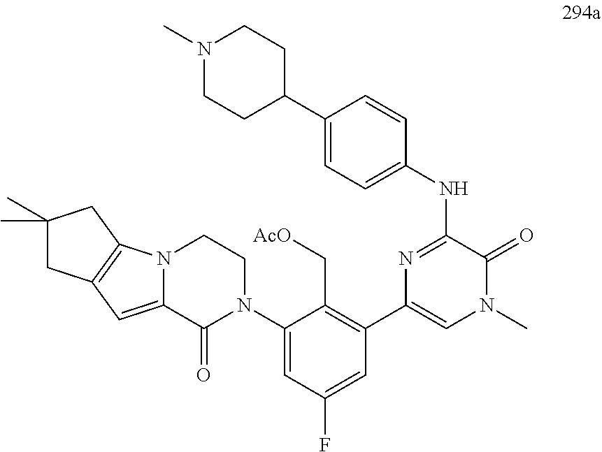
C1=C(N2CCN3C(=CC4=C3CC(C)(C)C4)C2=O)C(C[AcO])=C(C2=CN(C)C(=O)C(NC3=CC=C(C4CCN(C)CC4)C=C3)=N2)C=C1F
